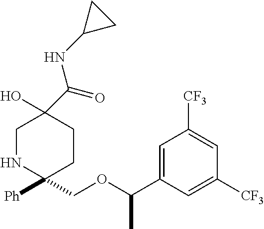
C1(COC(C2=CC([CF3])=CC([CF3])=C2)C)([Ph])CCC(O)(C(NC2CC2)=O)CN1
